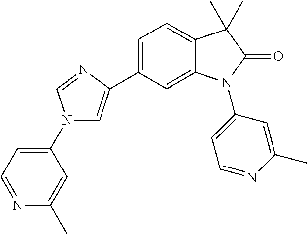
C1=C(C2=CN(C3=CC=NC(C)=C3)C=N2)C=C2C(=C1)C(C)(C)C(=O)N2C1=CC=NC(C)=C1
